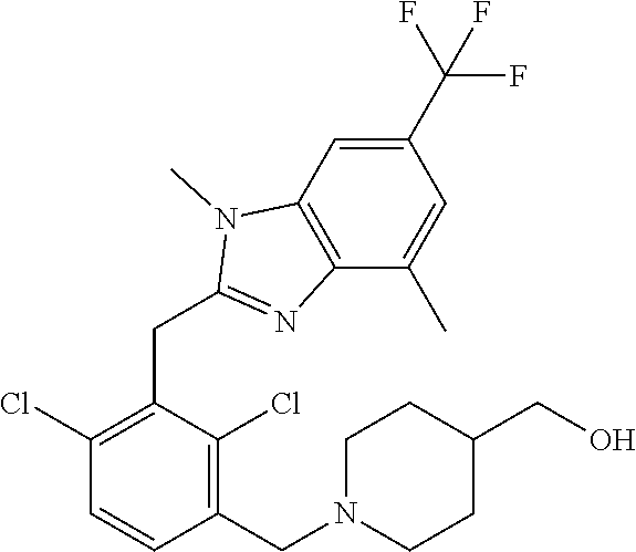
C1(Cl)=C(CC2=NC3=C(C=C(C(F)(F)F)C=C3C)N2C)C(Cl)=C(CN2CCC(CO)CC2)C=C1
